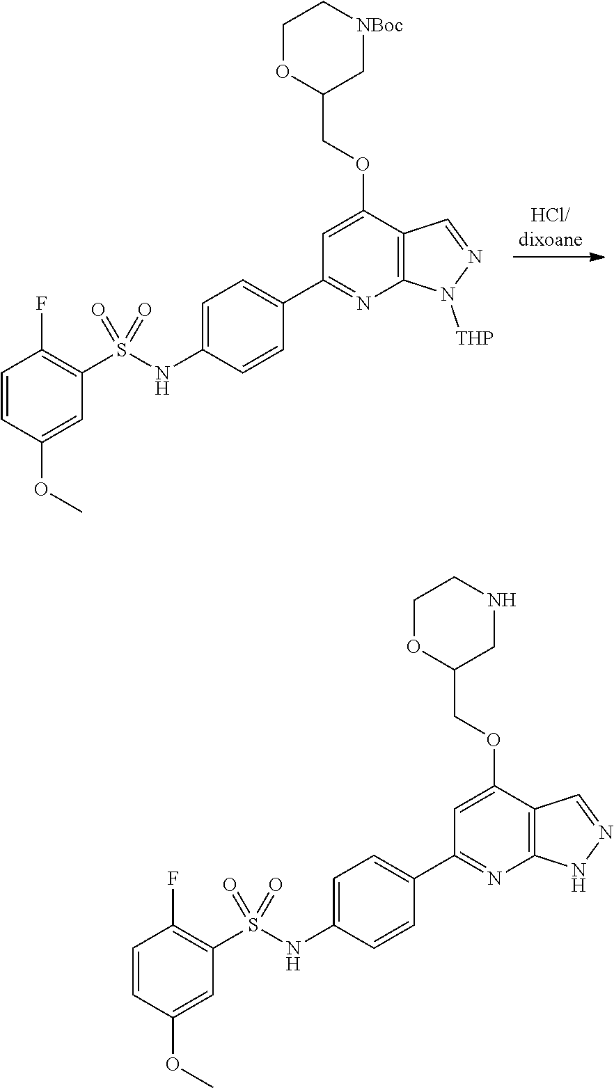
C1=C(OCC2C[NBoc]CCO2)C2=C(N=C1C1=CC=C(NS(C3=C(F)C=CC(OC)=C3)(=O)=O)C=C1)N([THP])N=C2.C1=C(OCC2CNCCO2)C2=C(N=C1C1=CC=C(NS(C3=C(F)C=CC(OC)=C3)(=O)=O)C=C1)NN=C2
